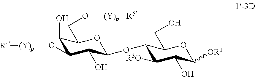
C1(O)C(O[(Y)p][R4])C(O)C(OC2C([R3O])C(O)C([OR1])OC2CO)OC1CO[(Y)p][R5]
